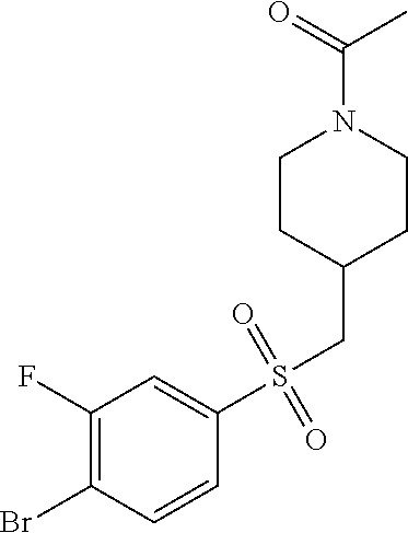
C1(F)=C(Br)C=CC(S(CC2CCN(C(=O)C)CC2)(=O)=O)=C1
